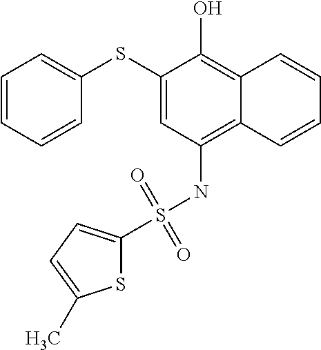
C1(SC2=CC=CC=C2)=CC(NS(C2=CC=C(C)S2)(=O)=O)=C2C(=C1O)C=CC=C2
